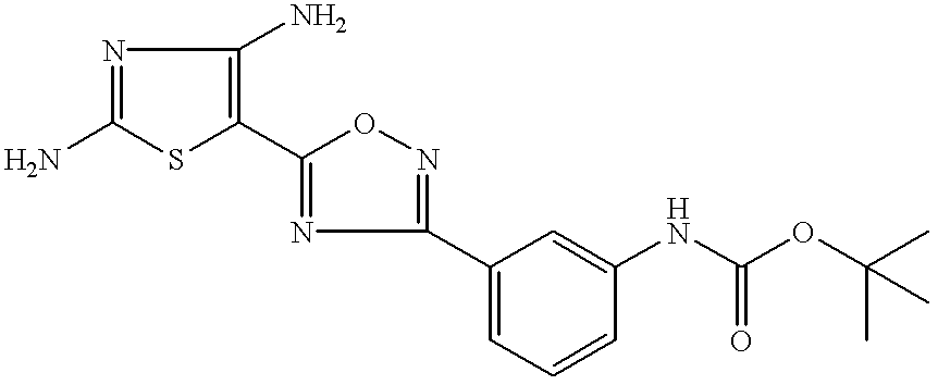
NC1=NC(N)=C(C2=NC(C3=CC=CC(NC(OC(C)(C)C)=O)=C3)=NO2)S1
